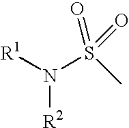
N(S(=O)(=O)C)([R1])[R2]
